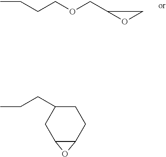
CCCCOCC1OC1.C12C(CCC(CCC)C1)O2
